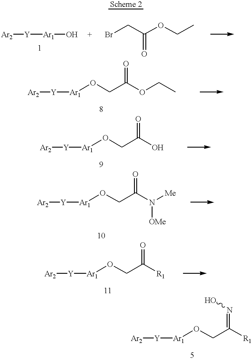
[Ar2][Y][Ar1]O.BrCC(OCC)=O.C(C(OCC)=O)O[Ar1][Y][Ar2].C(C(O)=O)O[Ar1][Y][Ar2].C(C(N([OMe])[Me])=O)O[Ar1][Y][Ar2].C(C([R1])=O)O[Ar1][Y][Ar2].C(C([R1])=NO)O[Ar1][Y][Ar2]
